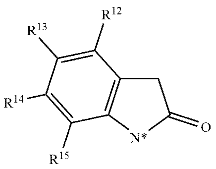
C12=C(CC(=O)[N*]1)C([R12])=C([R13])C([R14])=C2[R15]
